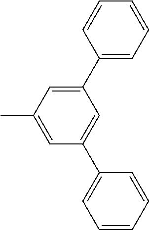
C1=C(C2=CC(C)=CC(C3=CC=CC=C3)=C2)C=CC=C1
